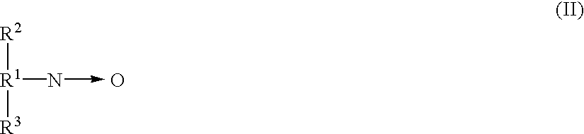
[R2][R1](N)[R3].O
